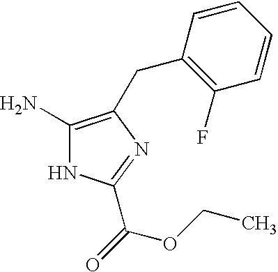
N1C(N)=C(CC2=C(F)C=CC=C2)N=C1C(=O)OCC
